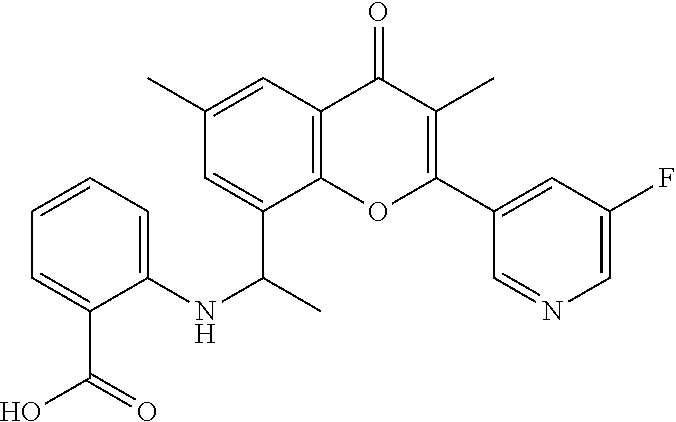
C12=C(C=C(C)C=C1C(C)NC1=CC=CC=C1C(O)=O)C(=O)C(C)=C(C1=CC(F)=CN=C1)O2
